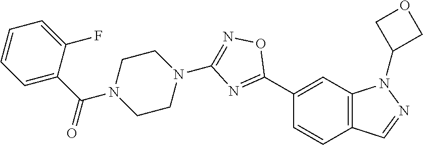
C1(C2=NC(N3CCN(C(C4=CC=CC=C4F)=O)CC3)=NO2)=CC2=C(C=C1)C=NN2C1COC1
